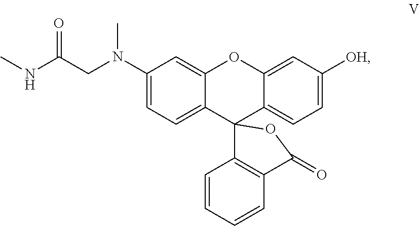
C1(N(CC(NC)=O)C)=CC=C2C(=C1)OC1=CC([OH])=CC=C1C21C2=C(C(=O)O1)C=CC=C2
